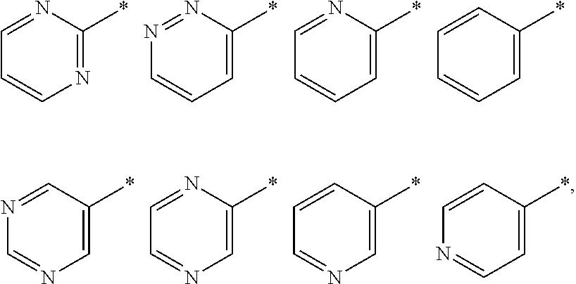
C1=NC(*)=NC=C1.N1=NC(*)=CC=C1.C1=NC(*)=CC=C1.C1=CC(*)=CC=C1.N1=CC(*)=CN=C1.C1=NC(*)=CN=C1.C1=CC(*)=CN=C1.C1=CC(*)=CC=N1
